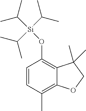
C1=CC(C)=C2C(=C1O[Si](C(C)C)(C(C)C)C(C)C)C(C)(C)CO2
